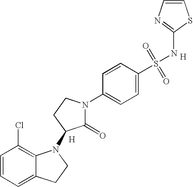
C1=CC=C2C(=C1Cl)N(C1C(=O)N(C3=CC=C(S(=O)(=O)NC4=NC=CS4)C=C3)CC1)CC2.[H].[H]
